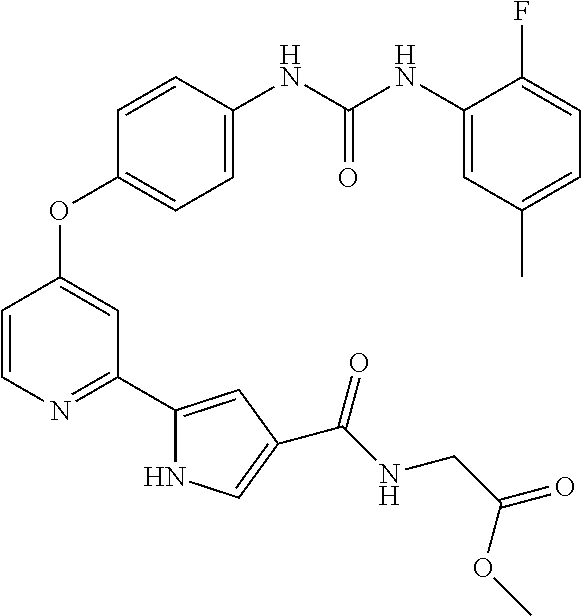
C1=CN=C(C2=CC(C(NCC(=O)OC)=O)=CN2)C=C1OC1=CC=C(NC(NC2=CC(C)=CC=C2F)=O)C=C1
